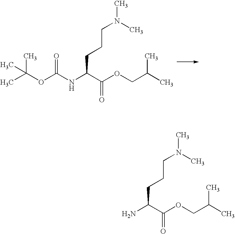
CC(OC(NC(C(OCC(C)C)=O)CCCN(C)C)=O)(C)C.NC(C(OCC(C)C)=O)CCCN(C)C
